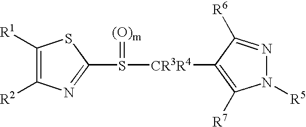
C1([R1])=C([R2])N=C(S([CR3R4]C2=C([R7])N([R5])N=C2[R6])=[(O)m])S1
